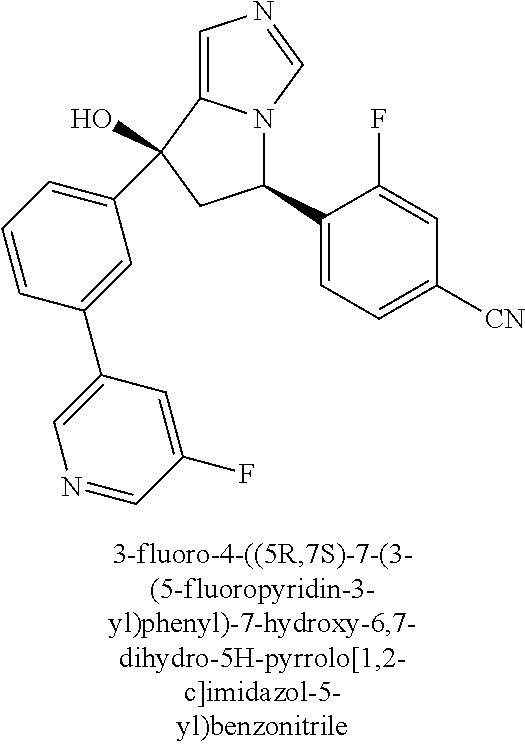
C1(C2=CC(C3(O)C4=CN=CN4C(C4=CC=C([CN])C=C4F)C3)=CC=C2)=CN=CC(F)=C1
